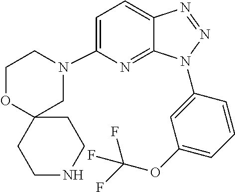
C1=C(N2CC3(OCC2)CCNCC3)N=C2C(=C1)N=NN2C1=CC(OC(F)(F)F)=CC=C1
